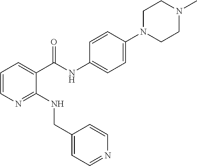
C1=CN=C(NCC2=CC=NC=C2)C(C(NC2=CC=C(N3CCN(C)CC3)C=C2)=O)=C1
